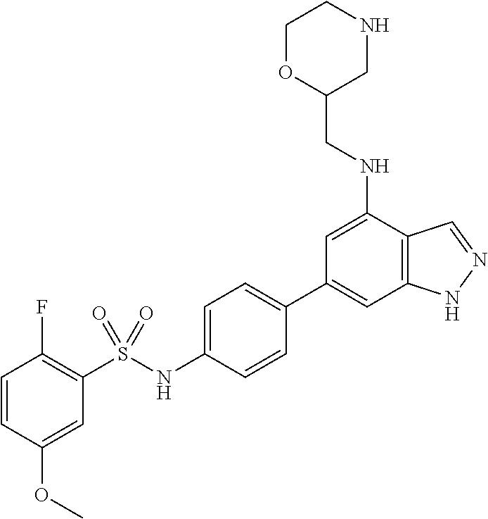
C1=CC(OC)=CC(S(NC2=CC=C(C3=CC4=C(C(NCC5CNCCO5)=C3)C=NN4)C=C2)(=O)=O)=C1F
